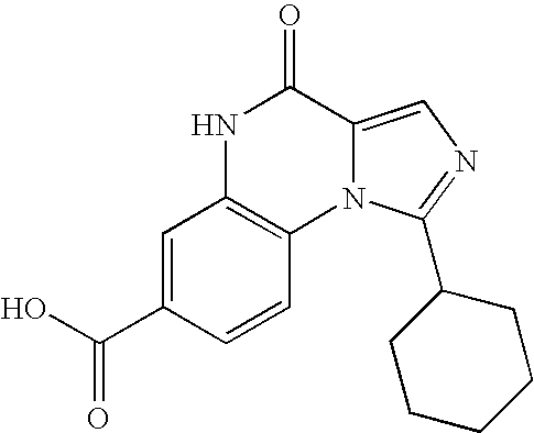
N12C(=CN=C1C1CCCCC1)C(=O)NC1=C2C=CC(C(O)=O)=C1
